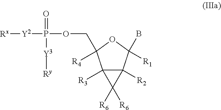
C12([R3])C([R2])(C(B)([R1])OC1([R4])COP([Y2][Rx])(=O)[Y3][Ry])C2([R6])[R6]
